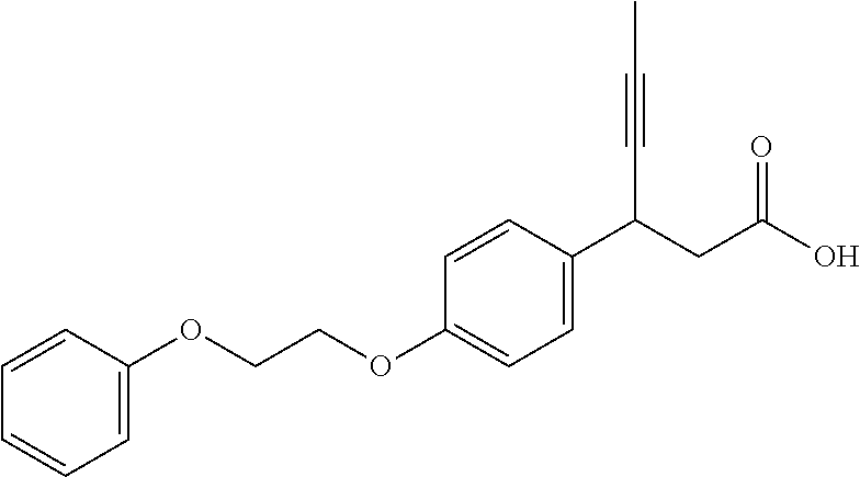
C1=C(OCCOC2=CC=C(C(CC(O)=O)C#CC)C=C2)C=CC=C1
